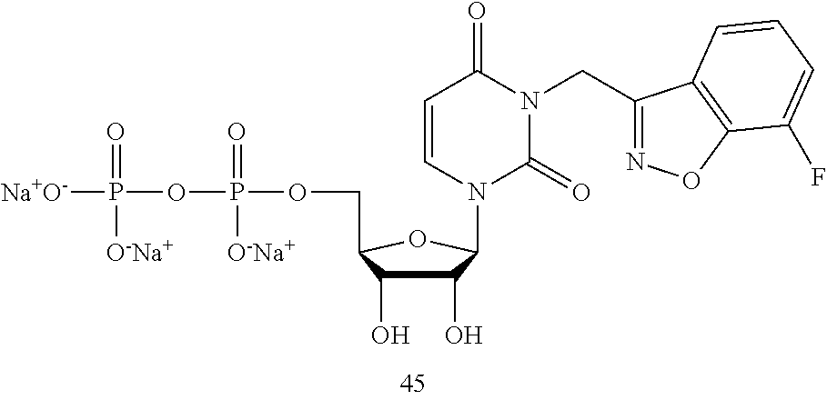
[Na+O-]P(OP(OCC1C(O)C(O)C(N2C(=O)N(CC3=NOC4=C3C=CC=C4F)C(=O)C=C2)O1)(=O)[O-Na+])(=O)[O-Na+]
